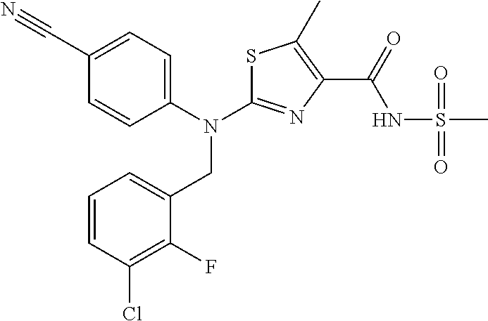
C1=CC(Cl)=C(F)C(CN(C2=NC(C(=O)NS(C)(=O)=O)=C(C)S2)C2=CC=C(C#N)C=C2)=C1
